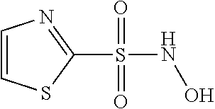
C1=CSC(S(=O)(=O)NO)=N1
